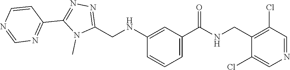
N1=C(CNC2=CC(C(=O)NCC3=C(Cl)C=NC=C3Cl)=CC=C2)N(C)C(C2=NC=NC=C2)=N1
